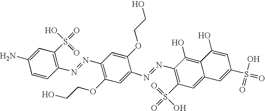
C1=CC(N=NC2=C(OCCO)C=C(N=NC3=C(S(=O)(O)=O)C=C4C(=C3O)C(O)=CC(S(=O)(O)=O)=C4)C(OCCO)=C2)=C(S(=O)(O)=O)C=C1N
